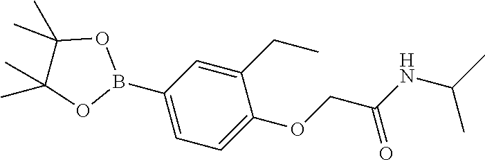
CC(NC(COC1=CC=C(B2OC(C)(C)C(C)(C)O2)C=C1CC)=O)C
